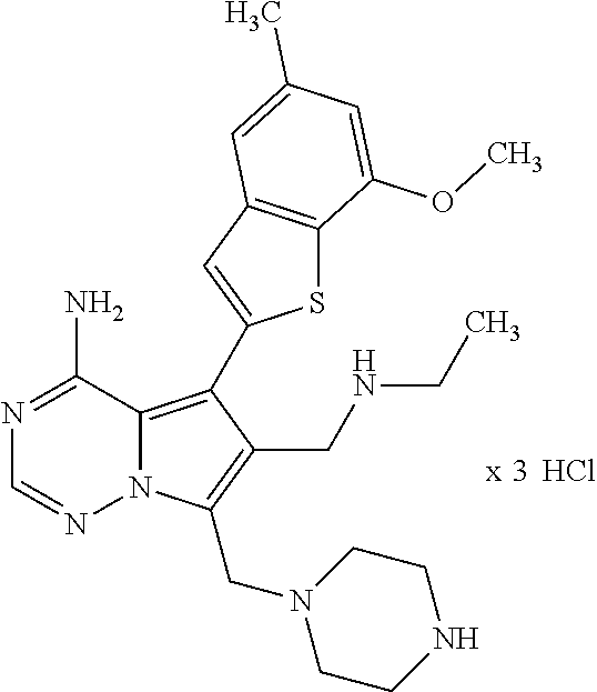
N12C(=C(C3=CC4=C(S3)C(OC)=CC(C)=C4)C(CNCC)=C1CN1CCNCC1)C(N)=NC=N2.Cl
